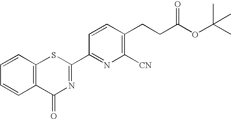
C1=CC2=C(C=C1)C(=O)N=C(C1=NC([CN])=C(CCC(OC(C)(C)C)=O)C=C1)S2
